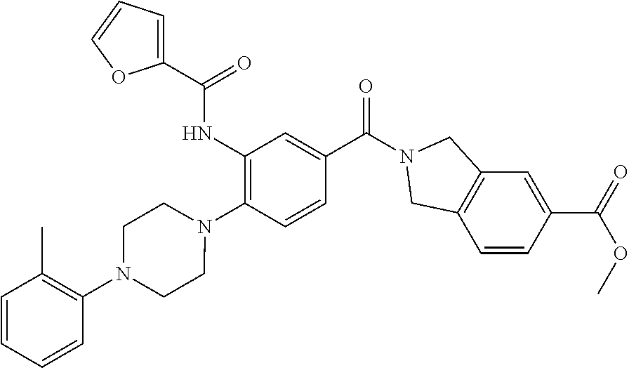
C1(NC(=O)C2=CC=CO2)=C(N2CCN(C3=C(C)C=CC=C3)CC2)C=CC(C(=O)N2CC3=C(C=CC(C(OC)=O)=C3)C2)=C1
